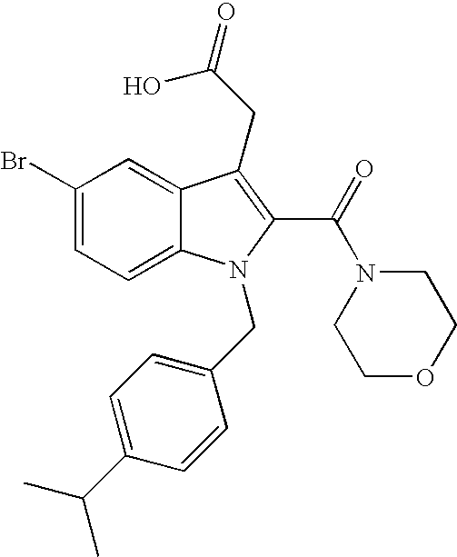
C1(Br)=CC=C2C(=C1)C(CC(=O)O)=C(C(=O)N1CCOCC1)N2CC1=CC=C(C(C)C)C=C1
